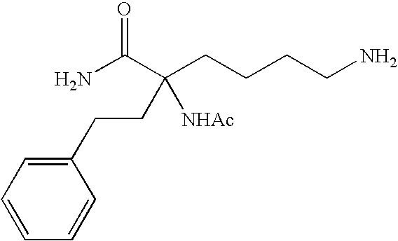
C1=CC=CC(CCC(C(N)=O)(CCCCN)[NHAc])=C1
